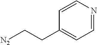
[N2]CCC1=CC=NC=C1
